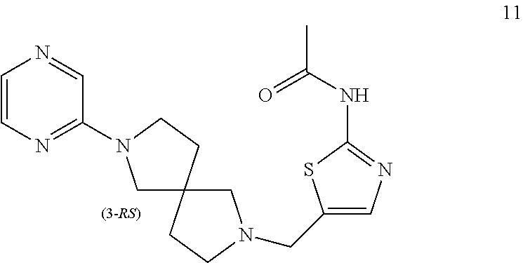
C1=CN=C(N2CC3(CC2)CCN(CC2=CN=C(NC(C)=O)S2)C3)C=N1
